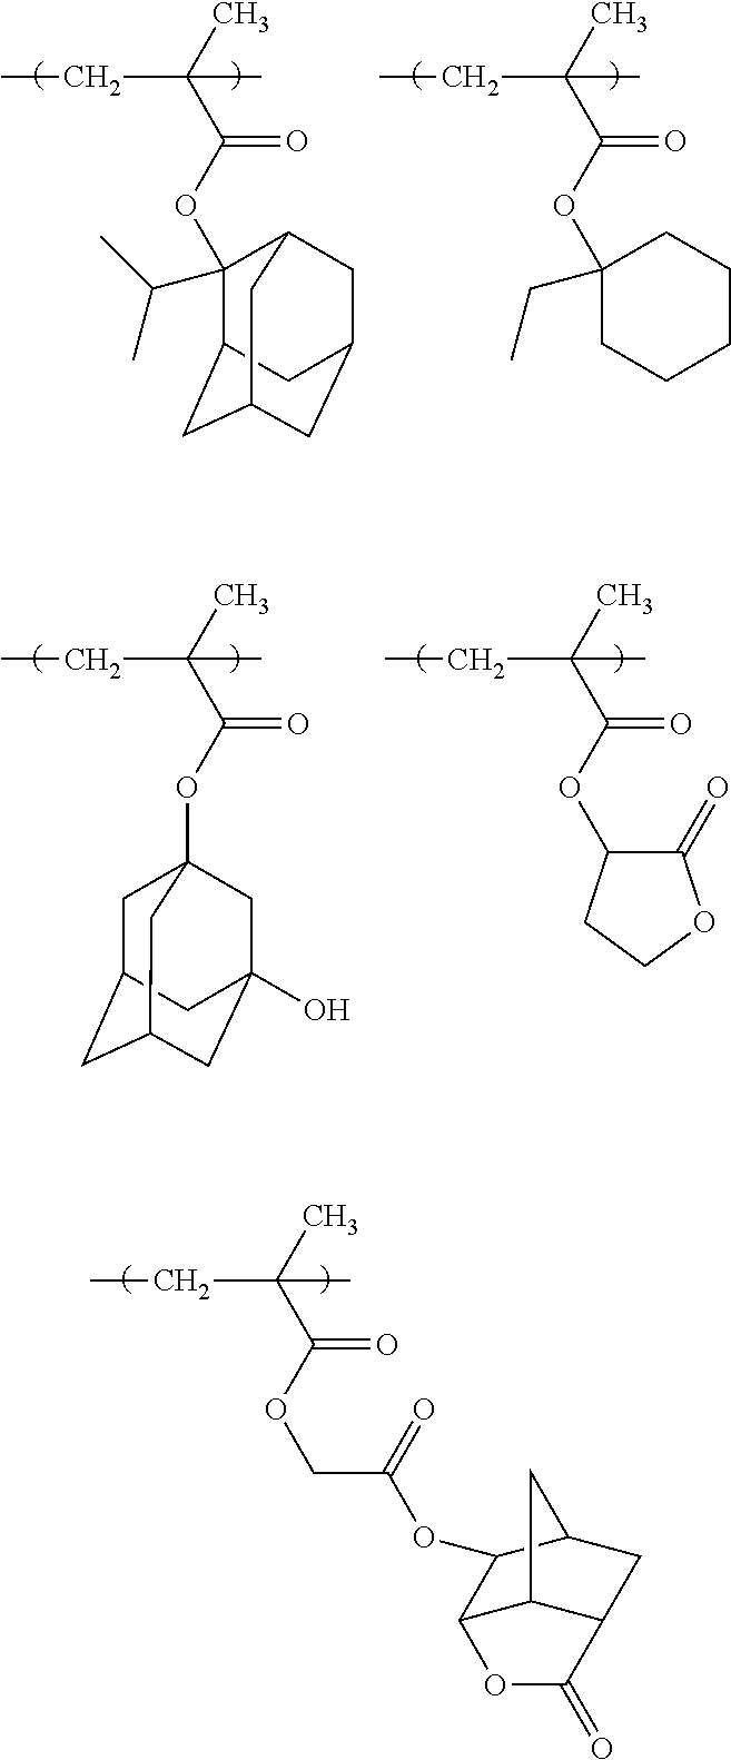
C1(C(C)C)(OC(C(C)(CC)C)=O)C2CC3CC(CC1C3)C2.C1(CC)(OC(C(C)(CC)C)=O)CCCCC1.C1C2CC3CC(O)(CC1(OC(C(C)(CC)C)=O)C3)C2.O(C(C(C)(CC)C)=O)C1C(=O)OCC1.O(C(C(C)(CC)C)=O)CC(=O)OC1C2C3C(CC1C3)C(=O)O2
